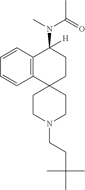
C12=C(C=CC=C1)C(N(C(C)=O)C)([H])CCC21CCN(CCC(C)(C)C)CC1
